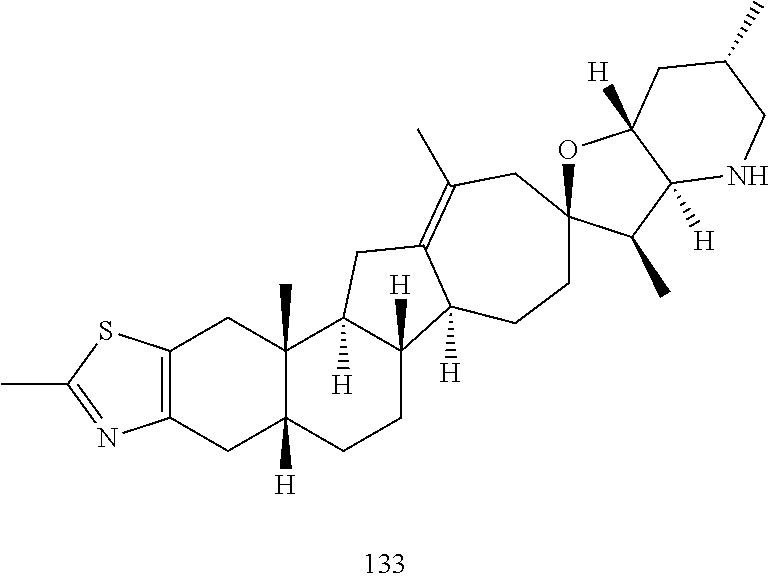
C12=C(SC(C)=N1)CC1(C)C([H])(C2)CCC2([H])C1([H])CC1=C(C)CC3(CCC21[H])OC1([H])C([H])(C3C)NCC(C)C1
